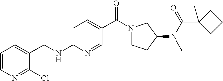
C1=CN=C(Cl)C(CNC2=CC=C(C(N3CCC(N(C(=O)C4(C)CCC4)C)C3)=O)C=N2)=C1
